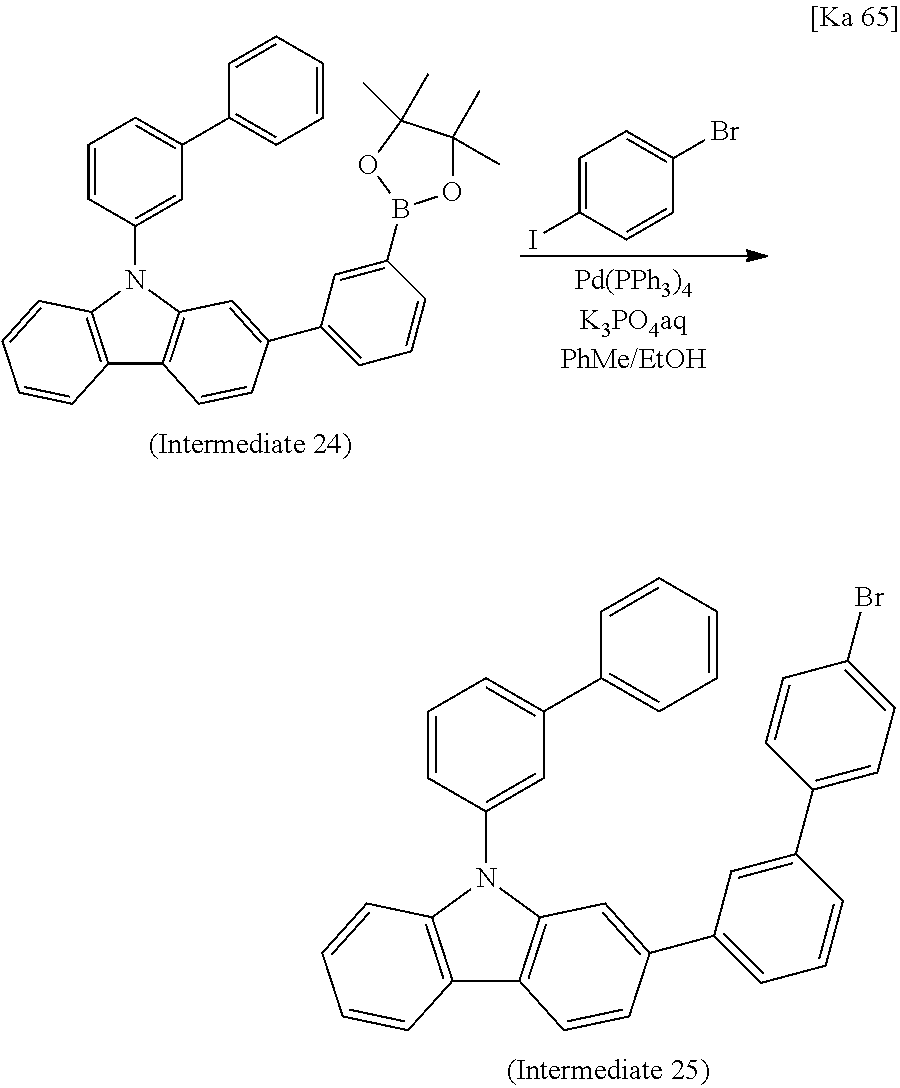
C12=C(N(C3=CC(C4=CC=CC=C4)=CC=C3)C3=C1C=CC(C1=CC=CC(C4=CC=C(Br)C=C4)=C1)=C3)C=CC=C2.C1=C(I)C=CC(Br)=C1.C12=C(N(C3=CC(C4=CC=CC=C4)=CC=C3)C3=C1C=CC(C1=CC=CC(B4OC(C)(C)C(C)(C)O4)=C1)=C3)C=CC=C2
